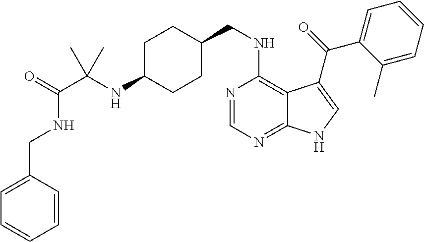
C1C(CNC2=C3C(=NC=N2)NC=C3C(=O)C2=CC=CC=C2C)CCC(NC(C(NCC2=CC=CC=C2)=O)(C)C)C1
